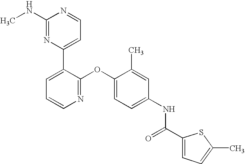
C1(NC)=NC(C2=CC=CN=C2OC2=CC=C(NC(=O)C3=CC=C(C)S3)C=C2C)=CC=N1
